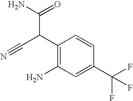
C1(C(C#N)C(N)=O)=C(N)C=C(C(F)(F)F)C=C1
